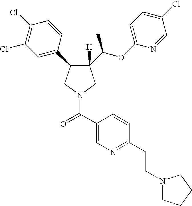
C1([H])(C(OC2=CC=C(Cl)C=N2)C)C(C2=CC(Cl)=C(Cl)C=C2)CN(C(C2=CN=C(CCN3CCCC3)C=C2)=O)C1
